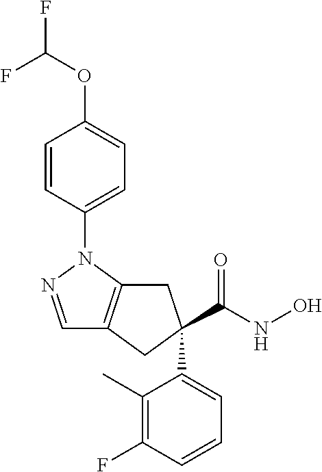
C1=NN(C2=CC=C(OC(F)F)C=C2)C2=C1CC(C(NO)=O)(C1=CC=CC(F)=C1C)C2
